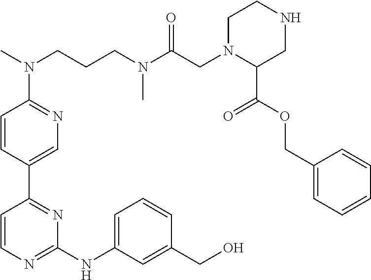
C1=CN=C(NC2=CC=CC(CO)=C2)N=C1C1=CN=C(N(C)CCCN(C(CN2C(C(OCC3=CC=CC=C3)=O)CNCC2)=O)C)C=C1
